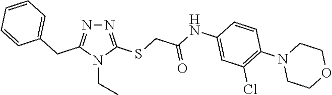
N1=C(SCC(NC2=CC(Cl)=C(N3CCOCC3)C=C2)=O)N(CC)C(CC2=CC=CC=C2)=N1
